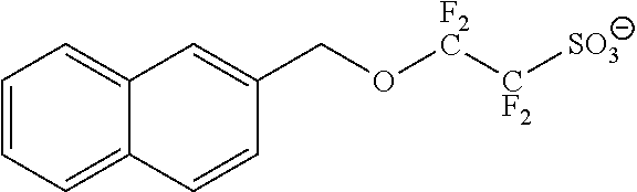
C1=CC=C2C(=C1)C=C(CO[F2C][CF2][SO3])C=C2
